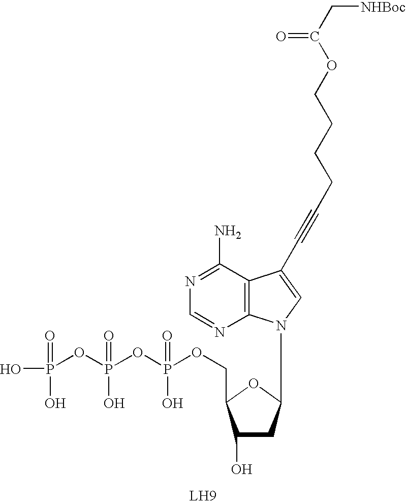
N1=C(N)C2=C(N=C1)N(C1CC(O)C(COP(OP(OP(O)(=O)O)(O)=O)(O)=O)O1)C=C2C#CCCCCOC(C[NHBoc])=O
